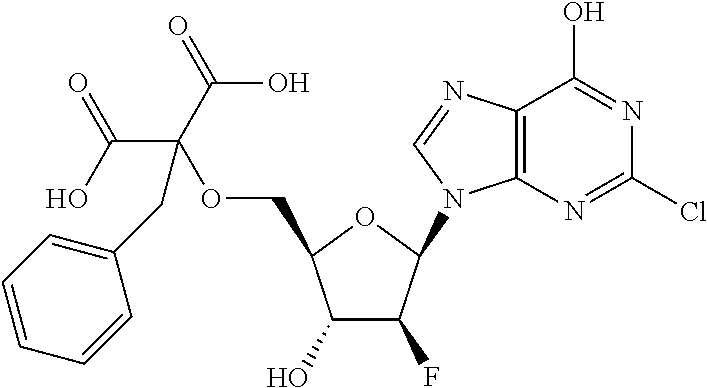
C1(O)C(F)C(N2C3=C(N=C2)C(O)=NC(Cl)=N3)OC1COC(C(O)=O)(C(=O)O)CC1=CC=CC=C1
